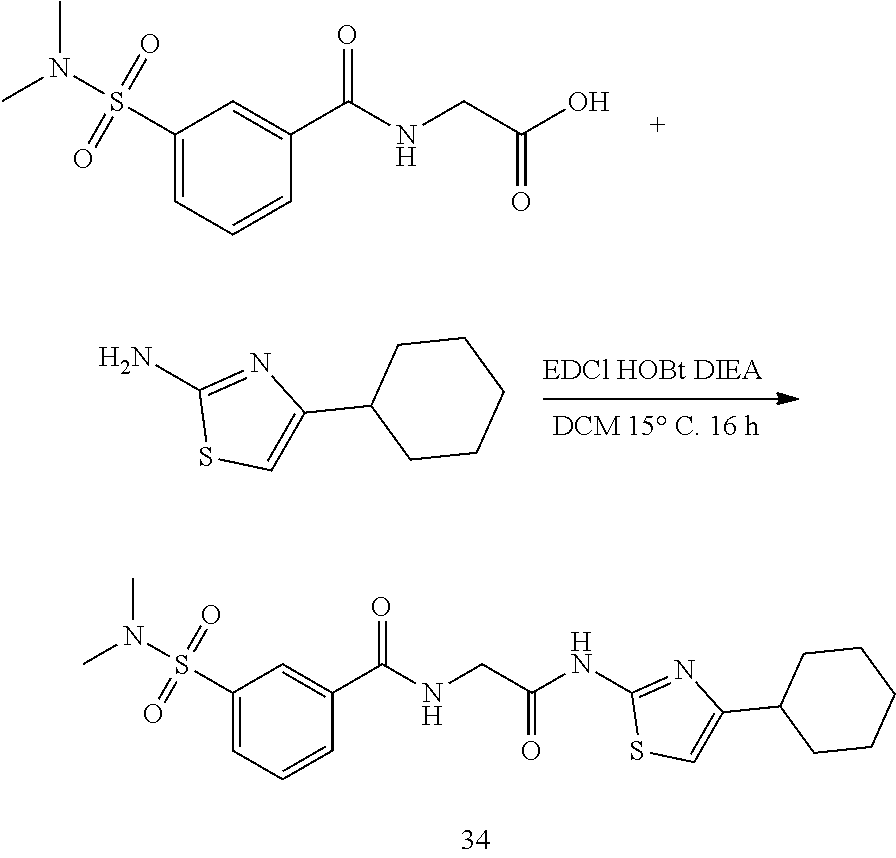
C1(S(N(C)C)(=O)=O)=CC=CC(C(NCC(O)=O)=O)=C1.NC1=NC(C2CCCCC2)=CS1.C1(S(N(C)C)(=O)=O)=CC=CC(C(NCC(=O)NC2=NC(C3CCCCC3)=CS2)=O)=C1
